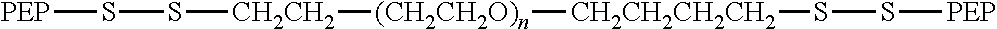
[PEP]SS[CH2CH2][(CH2CH2O)n][CH2CH2CH2CH2]SS[PEP]
